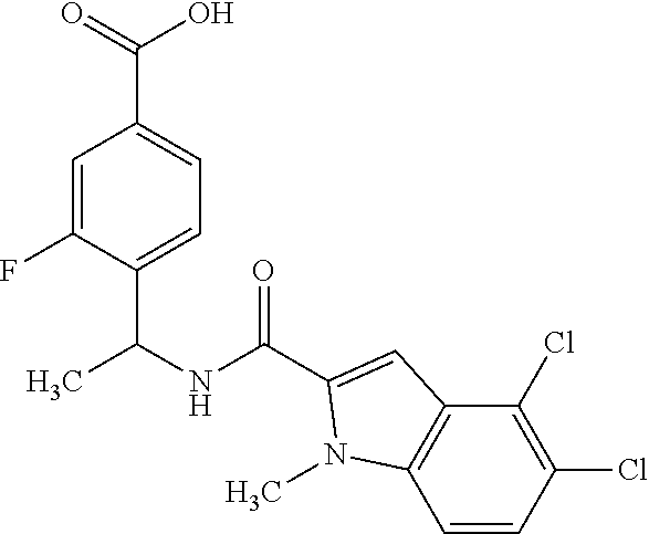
C1=C(F)C(C(NC(=O)C2=CC3=C(C=CC(Cl)=C3Cl)N2C)C)=CC=C1C(=O)O
